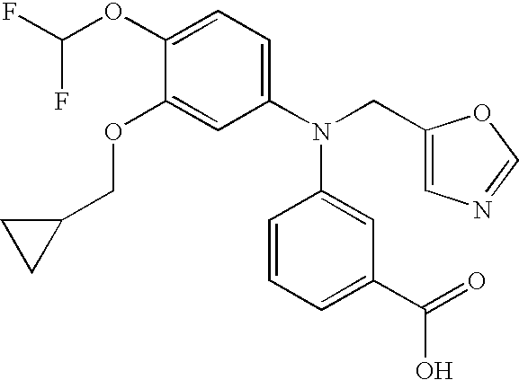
C1(OC(F)F)=CC=C(N(CC2=CN=CO2)C2=CC(C(=O)O)=CC=C2)C=C1OCC1CC1
